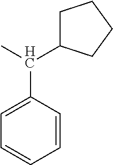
C1=C(C(C)C2CCCC2)C=CC=C1
